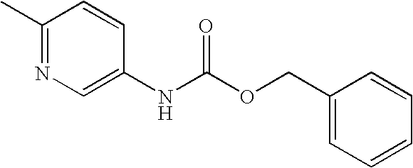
C1(C)=NC=C(NC(OCC2=CC=CC=C2)=O)C=C1
